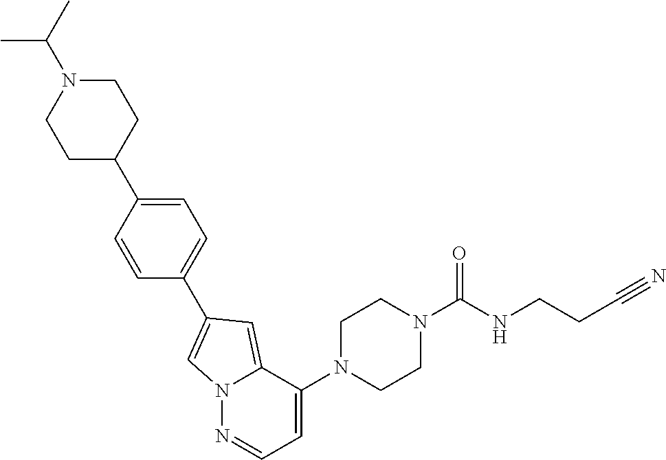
C1N(C(NCCC#N)=O)CCN(C2=CC=NN3C2=CC(C2=CC=C(C4CCN(C(C)C)CC4)C=C2)=C3)C1
